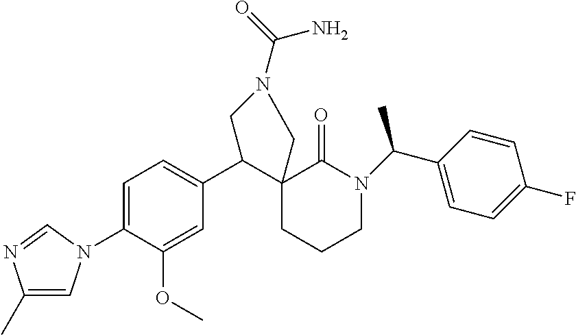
C1=C(N2C=C(C)N=C2)C(OC)=CC(C2C3(CCCN(C(C)C4=CC=C(F)C=C4)C3=O)CN(C(=O)N)C2)=C1
